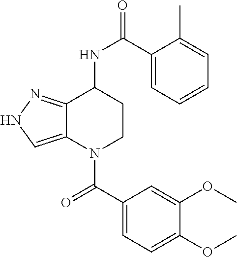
C1(C(NC2CCN(C(C3=CC=C(OC)C(OC)=C3)=O)C3=CNN=C23)=O)=CC=CC=C1C
